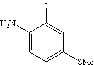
C1(N)=CC=C([SMe])C=C1F
